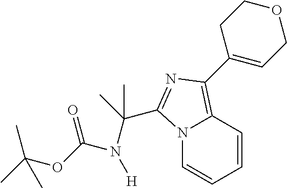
N12C=CC=CC1=C(C1=CCOCC1)N=C2C(C)(N(C(=O)OC(C)(C)C)[H])C
